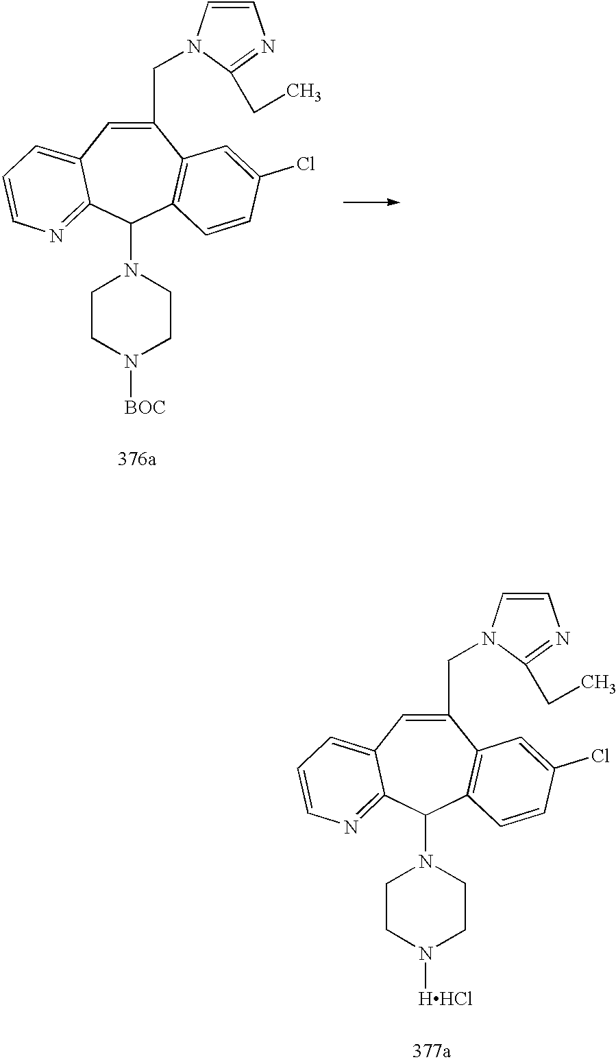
C1(CN2C=CN=C2CC)=CC2=CC=CN=C2C(N2CCN([HHCl])CC2)C2=C1C=C(Cl)C=C2.C1(CN2C=CN=C2CC)=CC2=CC=CN=C2C(N2CCN([BOC])CC2)C2=C1C=C(Cl)C=C2
